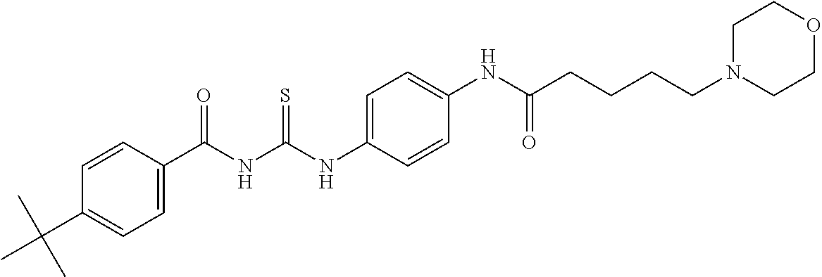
C1=C(C(NC(NC2=CC=C(NC(CCCCN3CCOCC3)=O)C=C2)=S)=O)C=CC(C(C)(C)C)=C1
